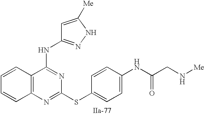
C12=C(N=C(SC3=CC=C(NC(CN[Me])=O)C=C3)N=C1NC1=NNC([Me])=C1)C=CC=C2
